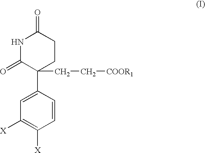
N1C(=O)C(C2=CC([X])=C([X])C=C2)(CC[COOR1])CCC1=O
